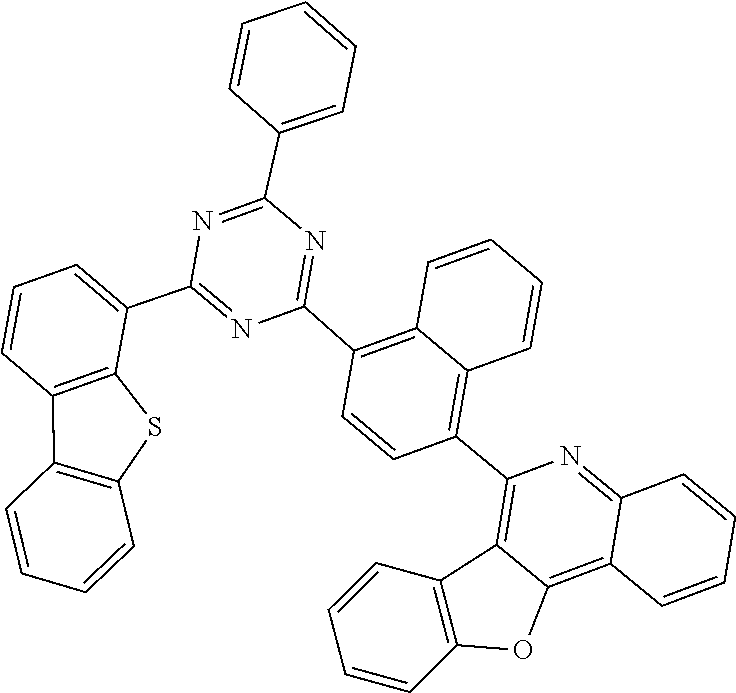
C1(C2=CC=CC3=C2SC2=C3C=CC=C2)=NC(C2=C3C=CC=CC3=C(C3=C4C(=C5C(=N3)C=CC=C5)OC3=C4C=CC=C3)C=C2)=NC(C2=CC=CC=C2)=N1
